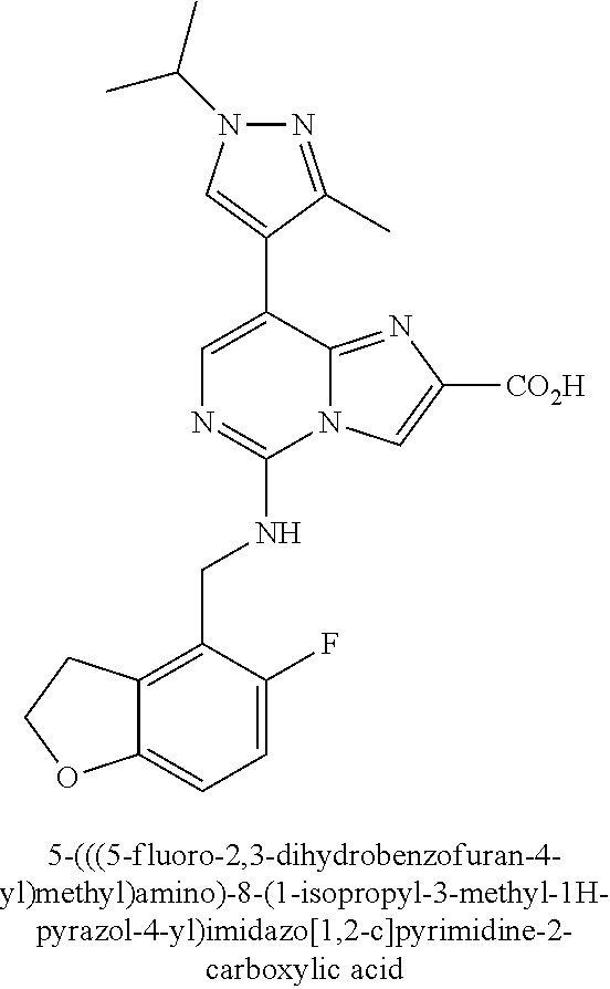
C12=CC=C(F)C(CNC3=NC=C(C4=CN(C(C)C)N=C4C)C4=NC([CO2H])=CN34)=C1CCO2
